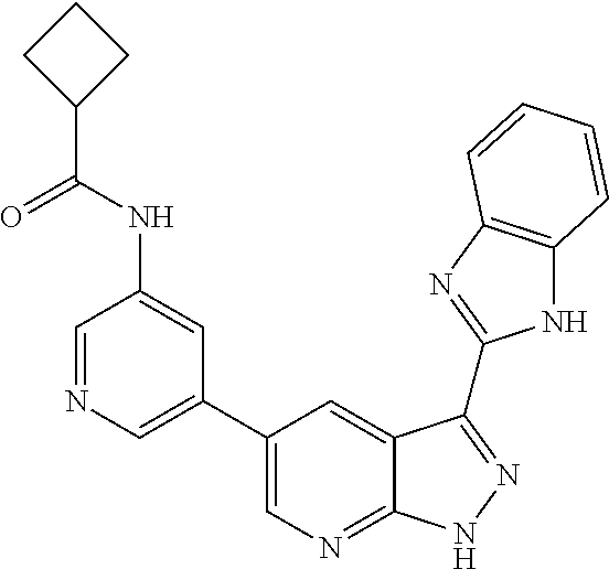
C1=NC=C(C2=CN=C3C(=C2)C(C2=NC4=C(N2)C=CC=C4)=NN3)C=C1NC(C1CCC1)=O
